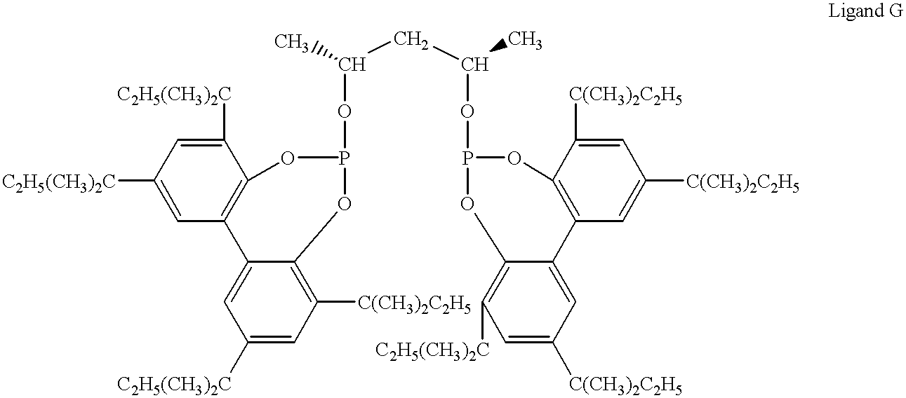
C1([C2H5(CH3)2C])=CC([C2H5(CH3)2C])=CC2=C1OP(OC(CC(OP1OC3=C(C4=CC([C(CH3)2C2H5])=CC([C2H5(CH3)2C])=C4O1)C=C([C(CH3)2C2H5])C=C3[C(CH3)2C2H5])C)C)OC1=C([C(CH3)2C2H5])C=C([C2H5(CH3)2C])C=C21
